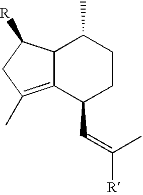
C12C(=C(C)CC1[R])C(C=C(C)[R])CCC2C
